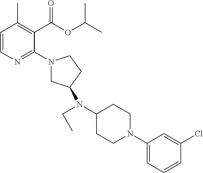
C1=CN=C(N2CC(N(CC)C3CCN(C4=CC=CC(Cl)=C4)CC3)CC2)C(C(OC(C)C)=O)=C1C
